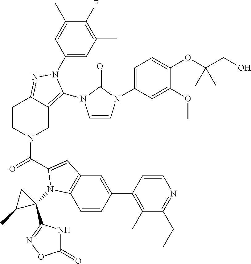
C1(N2C(N3C=CN(C4=CC=C(OC(CO)(C)C)C(OC)=C4)C3=O)=C3CN(C(=O)C4=CC5=C(C=CC(C6=C(C)C(CC)=NC=C6)=C5)N4C4(C5=NOC(=O)N5)CC4C)CCC3=N2)=CC(C)=C(F)C(C)=C1
